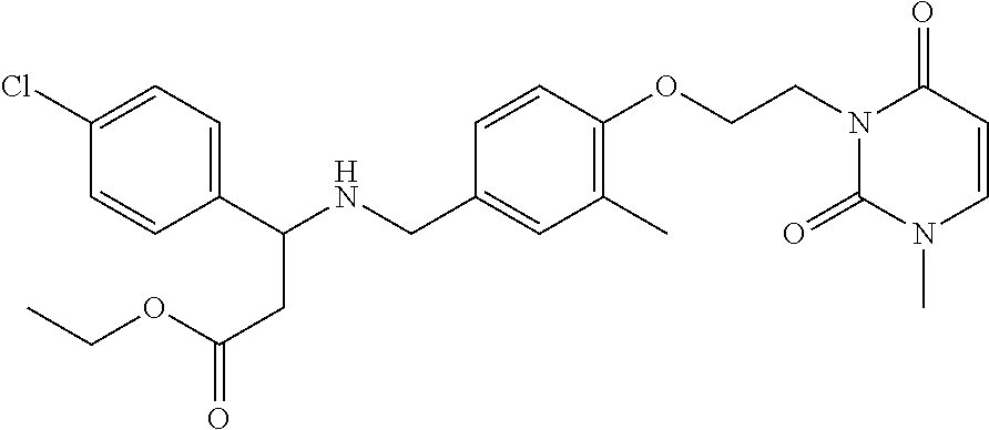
C1(C(NCC2=CC(C)=C(OCCN3C(=O)N(C)C=CC3=O)C=C2)CC(=O)OCC)=CC=C(Cl)C=C1
